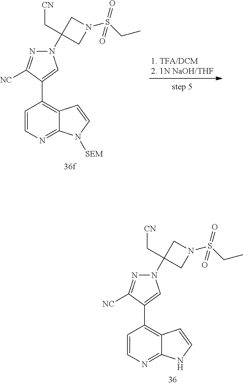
C1=CC(C2=CN(C3(C[CN])CN(S(CC)(=O)=O)C3)N=C2[NC])=C2C(=N1)N([SEM])C=C2.C1=CC(C2=CN(C3(C[CN])CN(S(CC)(=O)=O)C3)N=C2[NC])=C2C(=N1)NC=C2
